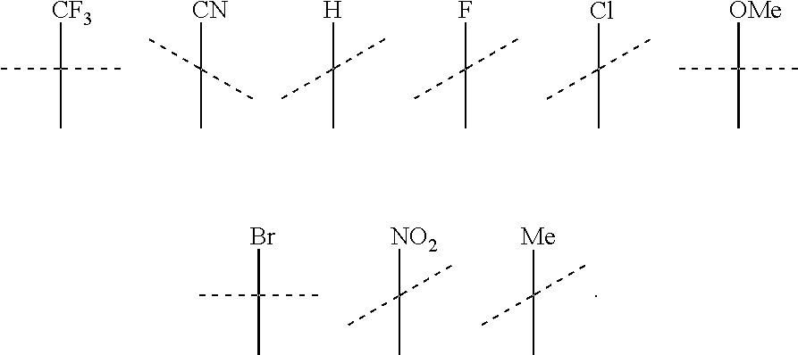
[CF3]C(C)(C)C.[CN]C(C)(C)C.[H]C(C)(C)C.FC(C)(C)C.ClC(C)(C)C.[OMe]C(C)(C)C.[Me]C(C)(C)C.BrC(C)(C)C.[NO2]C(C)(C)C
